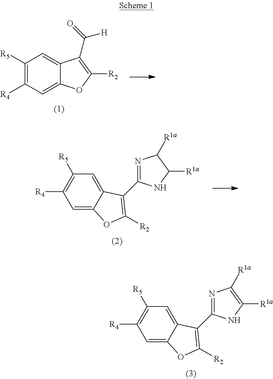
C1([R5])=C([R4])C=C2C(=C1)C(C(=O)[H])=C([R2])O2.C1=C2C(=CC([R5])=C1[R4])C(C1=NC([R1a])C([R1a])N1)=C([R2])O2.C1=C2C(=CC([R5])=C1[R4])C(C1=NC([R1a])=C([R1a])N1)=C([R2])O2
